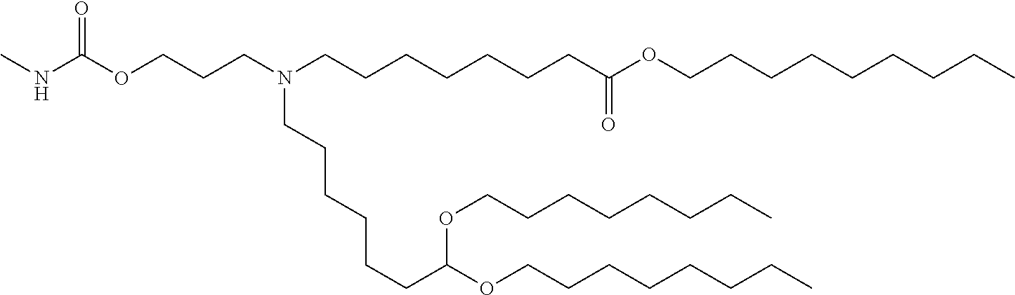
C(CCN(CCCCCCCC(OCCCCCCCCC)=O)CCCCCCC(OCCCCCCCC)OCCCCCCCC)OC(NC)=O
